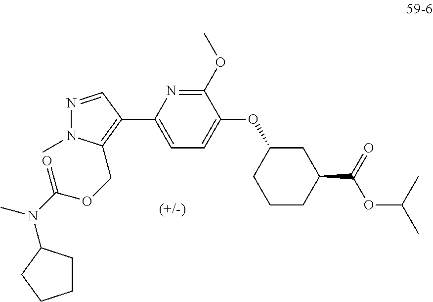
C1(OC)=NC(C2=C(COC(N(C)C3CCCC3)=O)N(C)N=C2)=CC=C1OC1CCCC(C(=O)OC(C)C)C1
